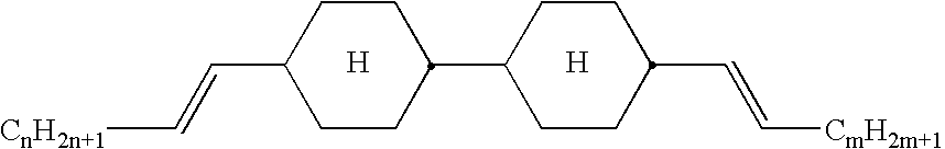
[H].[CnH2n+1]C=CC1CCC(C2CCC(C=C[CmH2m+1])CC2)CC1.[H]
